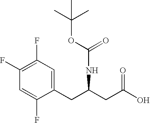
C1(CC(CC(O)=O)NC(OC(C)(C)C)=O)=CC(F)=C(F)C=C1F
